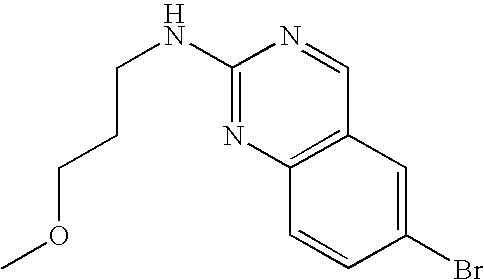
C(NC1=NC2=C(C=N1)C=C(Br)C=C2)CCOC
